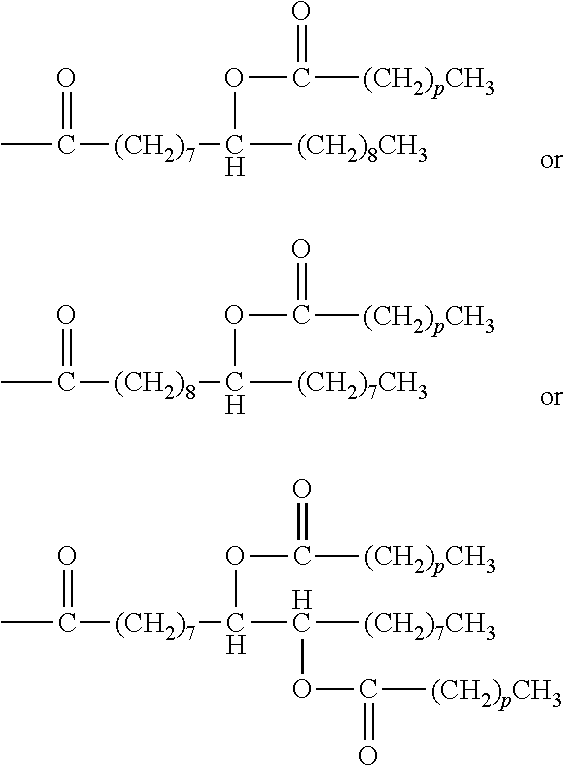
CC(=O)[(CH2)7]C([(CH2)8CH3])OC([(CH2)pCH3])=O.CC(=O)[(CH2)8]C([(CH2)7CH3])OC([(CH2)pCH3])=O.CC(=O)[(CH2)7]C(C([(CH2)7CH3])OC([(CH2)pCH3])=O)OC([(CH2)pCH3])=O
